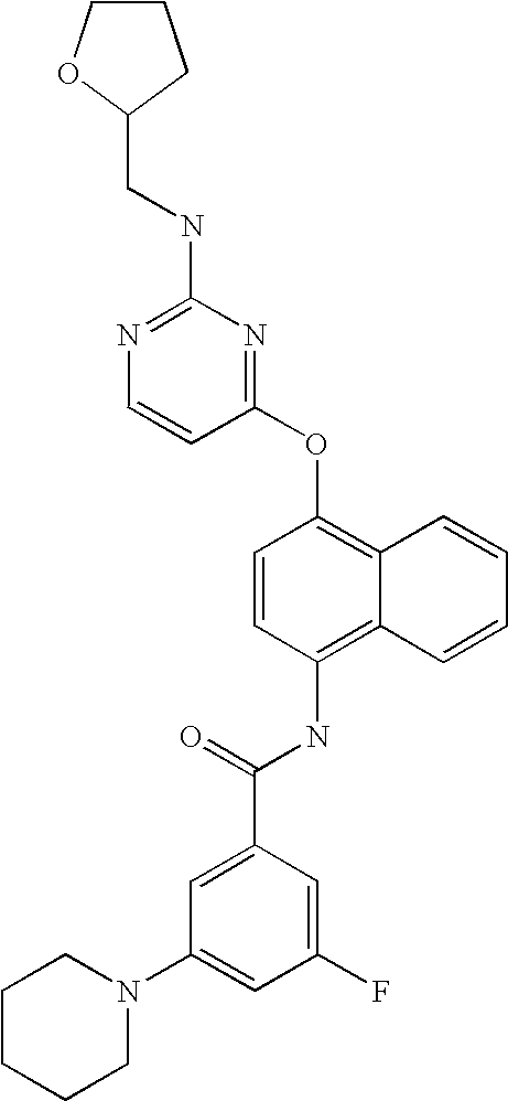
N1=C(NCC2OCCC2)N=C(OC2=C3C(=C(NC(C4=CC(N5CCCCC5)=CC(F)=C4)=O)C=C2)C=CC=C3)C=C1
